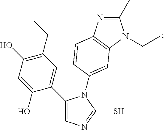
C1(C2=CN=C(S)N2C2=CC3=C(N=C(C)N3CC)C=C2)=CC(CC)=C(O)C=C1O
